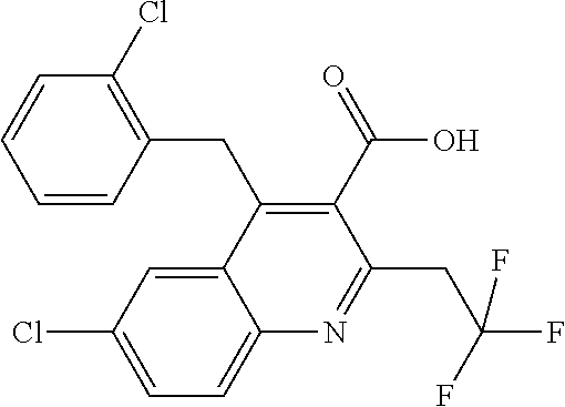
C1=CC=CC(CC2=C(C(O)=O)C(CC(F)(F)F)=NC3=CC=C(Cl)C=C23)=C1Cl
